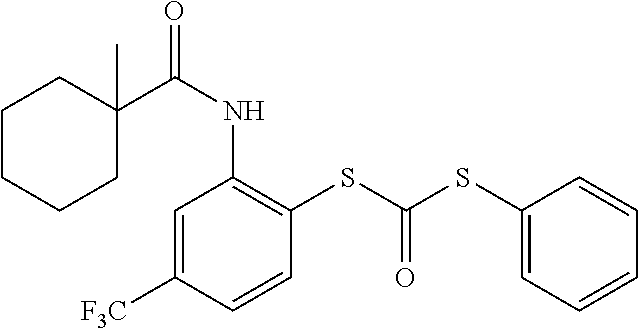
C1=C([F3C])C=CC(SC(SC2=CC=CC=C2)=O)=C1NC(=O)C1(C)CCCCC1
